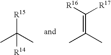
CC(C)([R15])[R14].C(=C(C)C)([R16])[R17]
